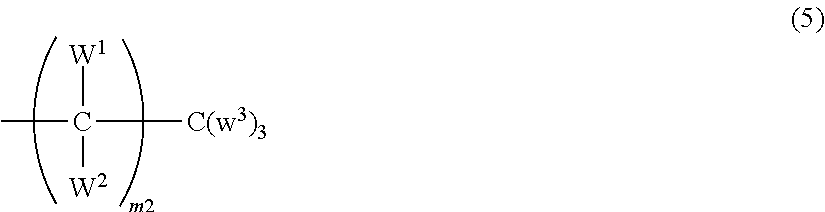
[W1]C([W2])([C(w3)3])C
